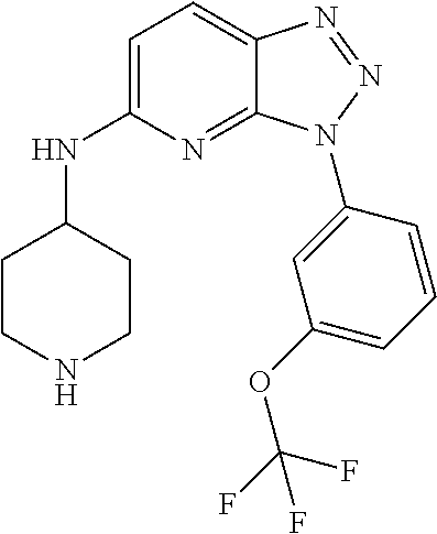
C1=C(NC2CCNCC2)N=C2C(=C1)N=NN2C1=CC(OC(F)(F)F)=CC=C1
